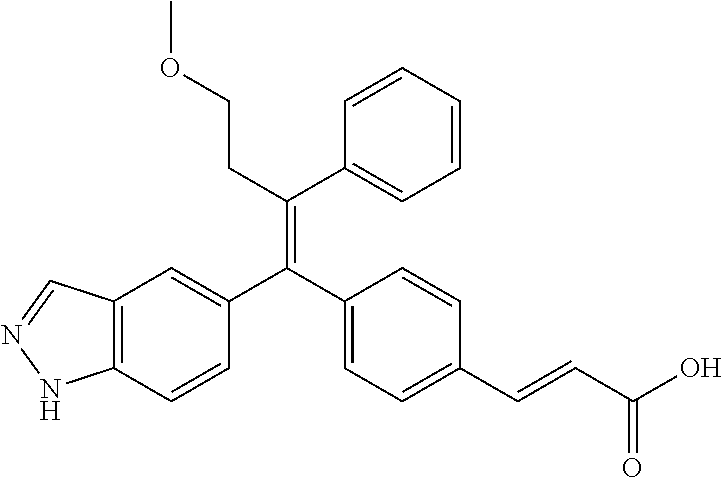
C12=C(C=CC(C(C3=CC=C(C=CC(O)=O)C=C3)=C(CCOC)C3=CC=CC=C3)=C1)NN=C2
